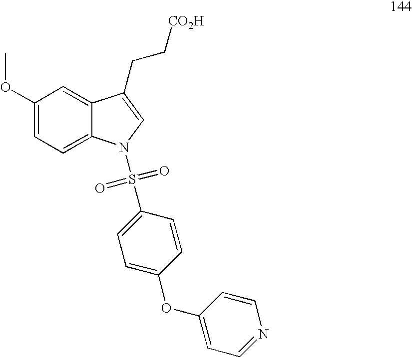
C1(OC)=CC=C2C(=C1)C(CC[CO2H])=CN2S(C1=CC=C(OC2=CC=NC=C2)C=C1)(=O)=O
